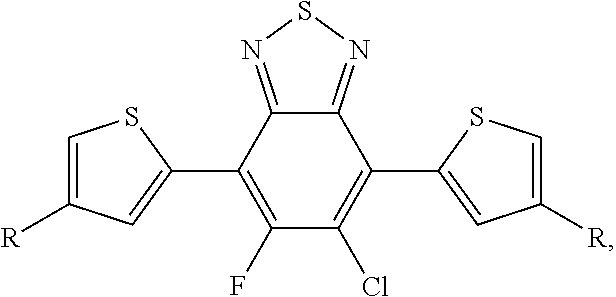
C1(C2=C(F)C(Cl)=C(C3=CC([R])=CS3)C3=NSN=C23)=CC([R])=CS1
